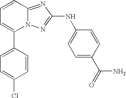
C1(C2=CC=CC3=NC(NC4=CC=C(C(N)=O)C=C4)=NN23)=CC=C(Cl)C=C1
